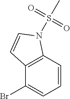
C12=C(C=CC=C1Br)N(S(C)(=O)=O)C=C2
